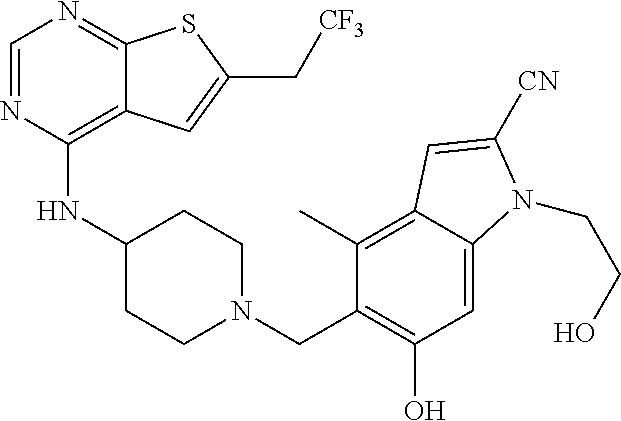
C1=NC(NC2CCN(CC3=C(O)C=C4C(=C3C)C=C([CN])N4CCO)CC2)=C2C(=N1)SC(C[CF3])=C2
